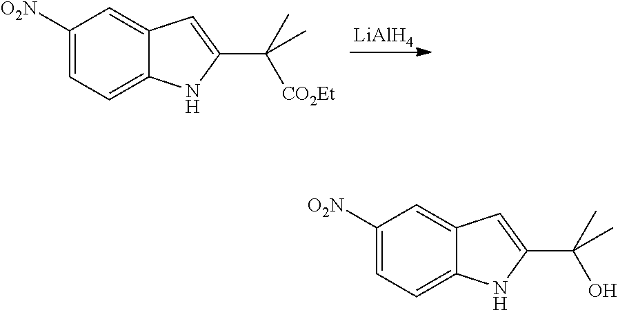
[LiAlH4].C1([O2N])=CC=C2C(=C1)C=C(C([CO2Et])(C)C)N2.C1([O2N])=CC=C2C(=C1)C=C(C(O)(C)C)N2
